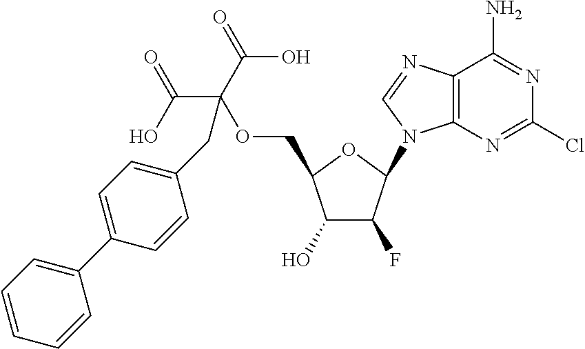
C1(O)C(F)C(N2C3=C(N=C2)C(N)=NC(Cl)=N3)OC1COC(C(O)=O)(C(=O)O)CC1=CC=C(C2=CC=CC=C2)C=C1
